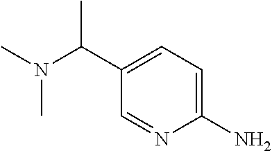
C1(N)=CC=C(C(C)N(C)C)C=N1
